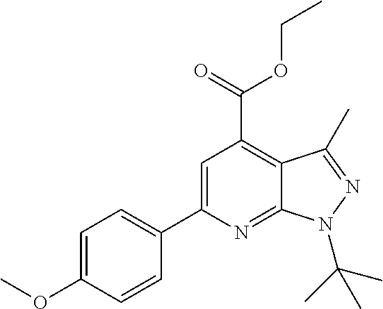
C1=C(OC)C=CC(C2=CC(C(=O)OCC)=C3C(=N2)N(C(C)(C)C)N=C3C)=C1
